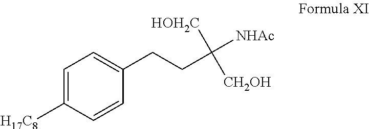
C1=C([H17C8])C=CC(CCC([NHAc])([CH2OH])[HOH2C])=C1
